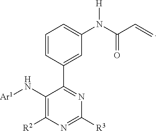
C1=CC(C2=NC([R3])=NC([R2])=C2N[Ar1])=CC(N([H])C(=O)C=C)=C1
